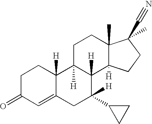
C1=C2C([H])(CCC1=O)C1([H])C([H])(C([H])(C3CC3)C2)C2([H])C(C)(CC1)C(C#N)(C)CC2
